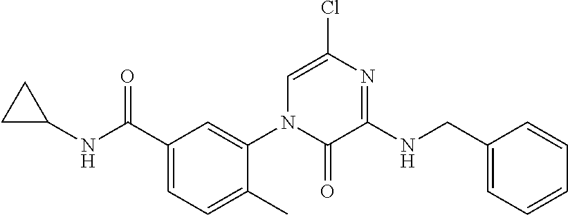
C1CC1NC(C1=CC=C(C)C(N2C=C(Cl)N=C(NCC3=CC=CC=C3)C2=O)=C1)=O
